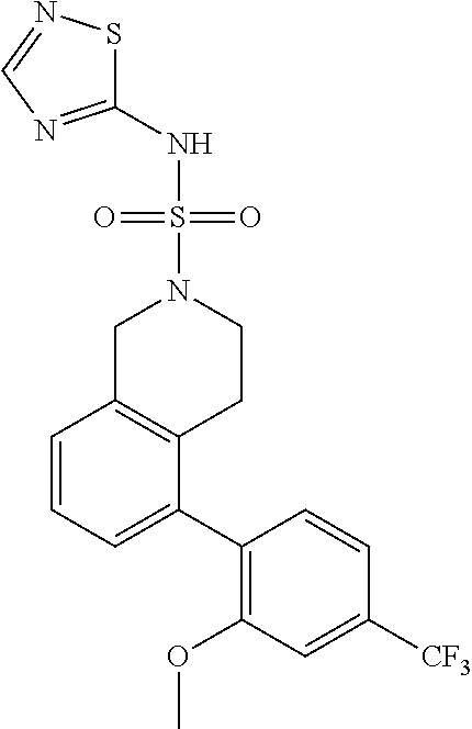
C1(NS(=O)(N2CC3=C(CC2)C(C2=C(OC)C=C([CF3])C=C2)=CC=C3)=O)=NC=NS1
